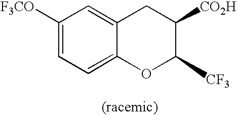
C12=CC=C([F3CO])C=C1CC([CO2H])C([CF3])O2
